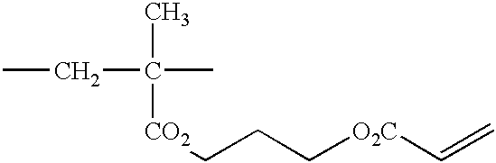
CC([CO2]CCC[O2C]C=C)(C)CC
